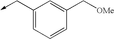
C1(C->C)=CC=CC(C[OMe])=C1
